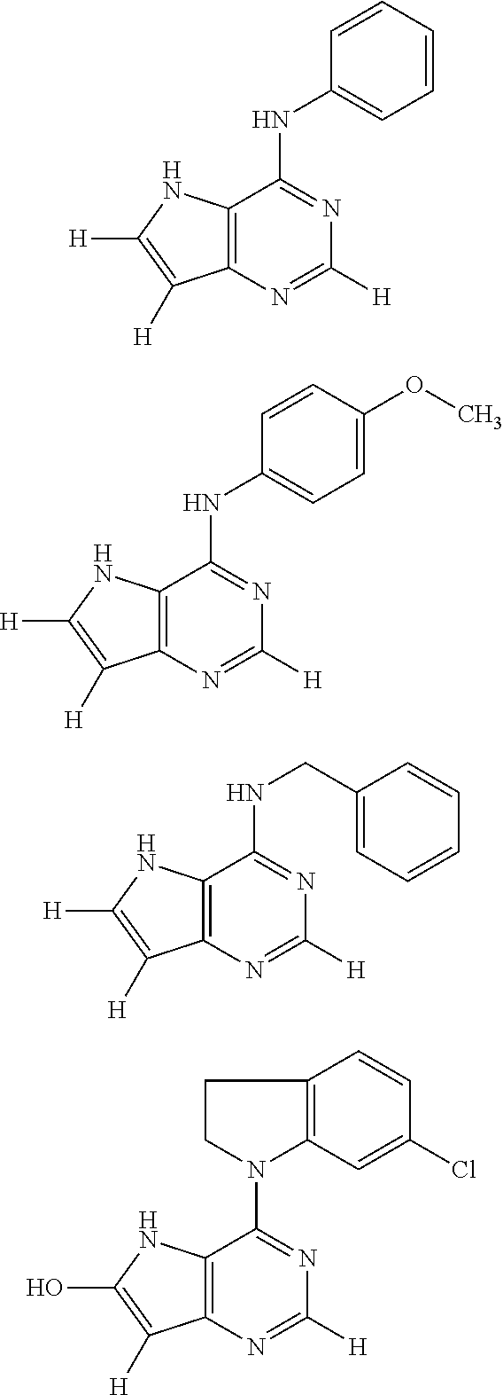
C12=C(N=C([H])N=C1NC1=CC=CC=C1)C([H])=C([H])N2.C12=C(N=C([H])N=C1NC1=CC=C(OC)C=C1)C([H])=C([H])N2.C12=C(N=C([H])N=C1NCC1=CC=CC=C1)C([H])=C([H])N2.C12=C(N=C([H])N=C1N1CCC3=C1C=C(Cl)C=C3)C([H])=C(O)N2
